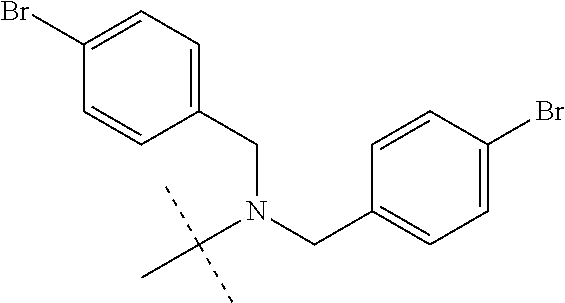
C1(Br)=CC=C(CN(CC2=CC=C(Br)C=C2)C(C)(C)C)C=C1
